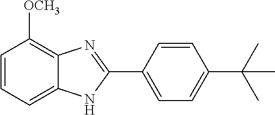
C1=CC=C2C(=C1[OCH3])N=C(C1=CC=C(C(C)(C)C)C=C1)N2
